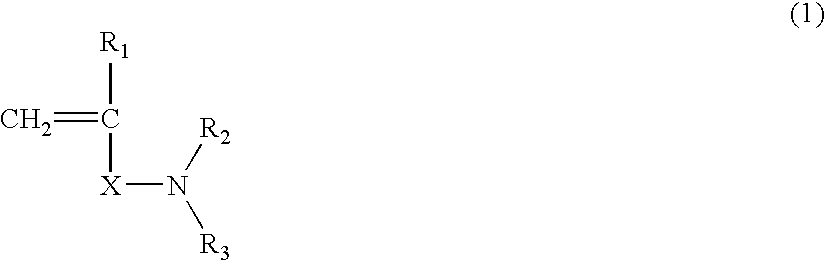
C=C([R1])[X]N([R3])[R2]
